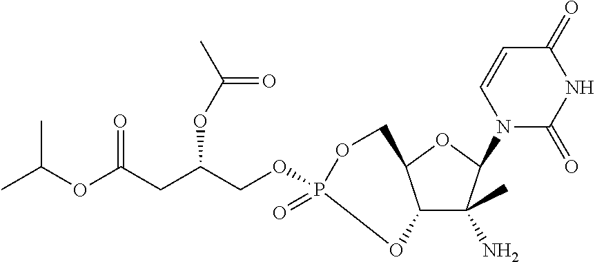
C12C(C)(N)C(N3C(=O)NC(=O)C=C3)OC1COP(OCC(CC(OC(C)C)=O)OC(C)=O)(=O)O2
